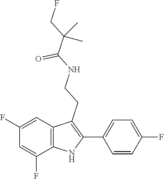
O=C(NCCC1=C(C2=CC=C(F)C=C2)NC2=C1C=C(F)C=C2F)C(CF)(C)C
